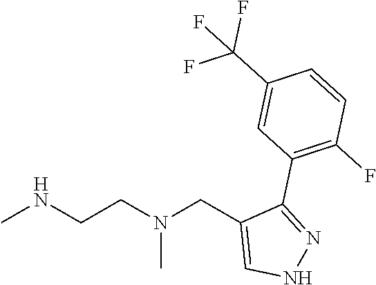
CNCCN(CC1=CNN=C1C1=C(F)C=CC(C(F)(F)F)=C1)C
